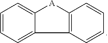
C12=CC=CC=C1C1=C([A]2)C=CC=C1
